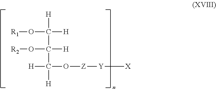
[R1]OC([H])([H])C([H])(O[R2])C([H])([H])O[Z][Y][X]
